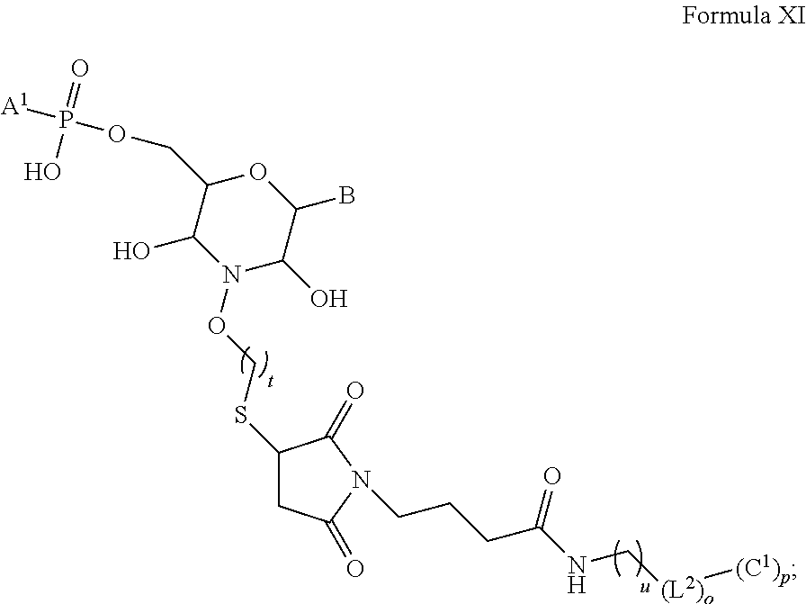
C1C(=O)N(CCCC(NC[(L2)o][(C1)p])=O)C(=O)C1SCON1C(O)C(B)OC(COP([A1])(=O)O)C1O
